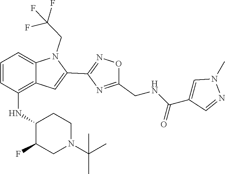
C12=C(NC3C(F)CN(C(C)(C)C)CC3)C=CC=C1N(CC(F)(F)F)C(C1=NOC(CNC(C3=CN(C)N=C3)=O)=N1)=C2
